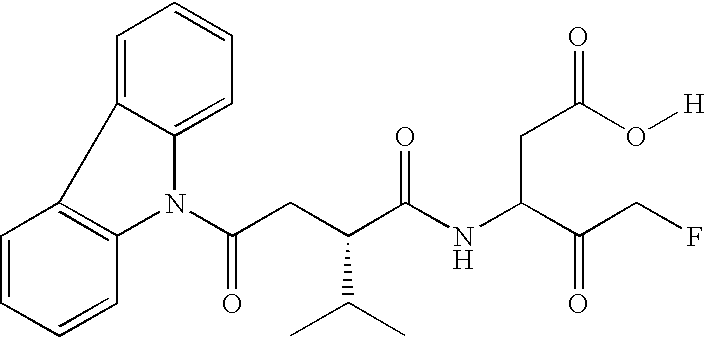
C1=CC=CC2=C1C1=CC=CC=C1N2C(CC(C(NC(C(=O)CF)CC(O[H])=O)=O)C(C)C)=O
